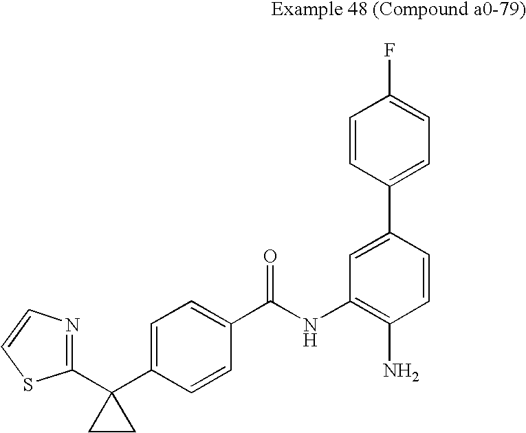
C1(C2(C3=CC=C(C(NC4=C(N)C=CC(C5=CC=C(F)C=C5)=C4)=O)C=C3)CC2)=NC=CS1
